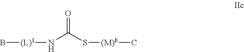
O=C(N[(L)1]B)S[(M)b]C
